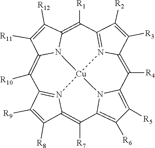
C1([R9])=C([R8])C2=C([R7])C3=C([R6])C([R5])=C4N3[Cu]35N2=C1C([R10])=C1C([R11])=C([R12])C(=C([R1])C2=N3C(=C4[R4])C([R3])=C2[R2])N15
